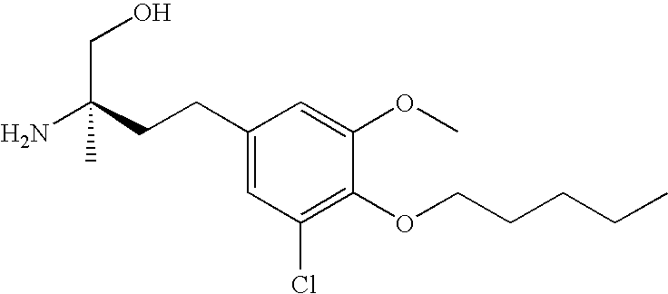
C1(CCC(N)(CO)C)=CC(Cl)=C(OCCCCC)C(OC)=C1
